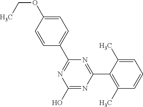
N1=C(C2=CC=C(OCC)C=C2)N=C(C2=C(C)C=CC=C2C)N=C1O
